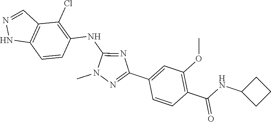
N1(C)N=C(C2=CC(OC)=C(C(NC3CCC3)=O)C=C2)N=C1NC1=C(Cl)C2=C(NN=C2)C=C1
